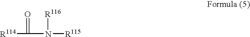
[R114]C(=O)N([R115])[R116]
